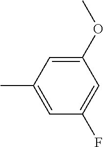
C1=C(C)C=C(OC)C=C1F
